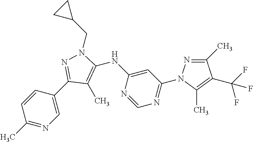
C1(C)=NN(C2=NC=NC(NC3=C(C)C(C4=CN=C(C)C=C4)=NN3CC3CC3)=C2)C(C)=C1C(F)(F)F
